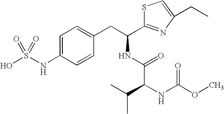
C1=C(NS(O)(=O)=O)C=CC(CC(NC(C(NC(OC)=O)C(C)C)=O)C2=NC(CC)=CS2)=C1
